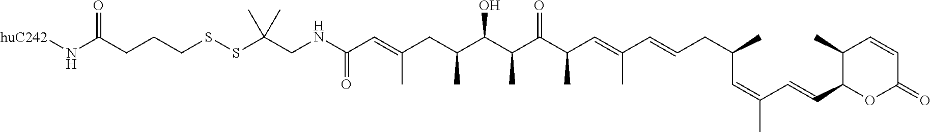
N(C(C=C(CC(C(C(C(C(C=C(C=CCC(C)C=C(C)C=CC1OC(=O)C=CC1C)C)C)=O)C)O)C)C)=O)CC(SSCCCC(N[huC242])=O)(C)C
